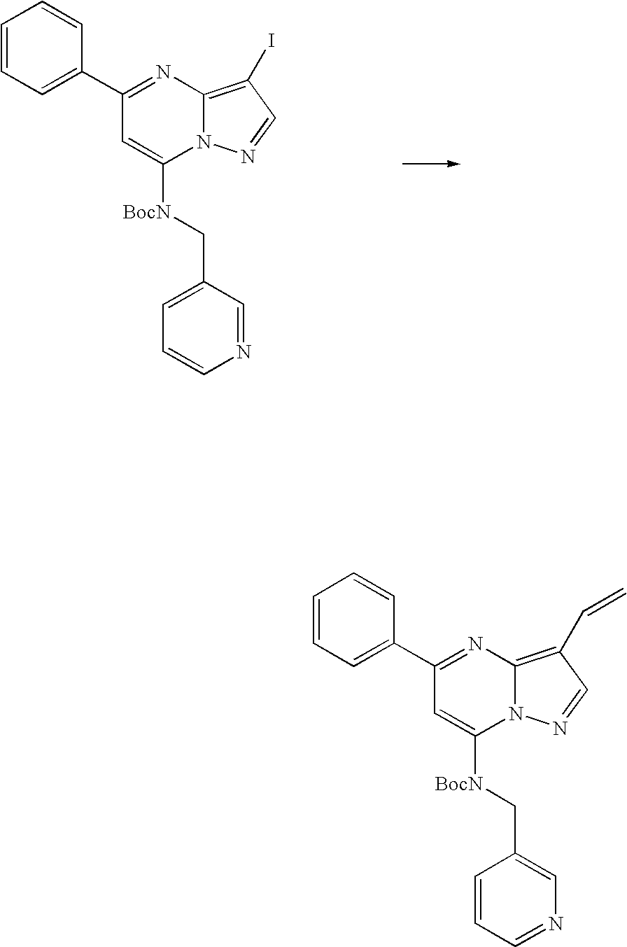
C1=CC=C(C2=NC3=C(I)C=NN3C([BocN]CC3=CC=CN=C3)=C2)C=C1.C1=CC=C(C2=NC3=C(C=C)C=NN3C([BocN]CC3=CN=CC=C3)=C2)C=C1
